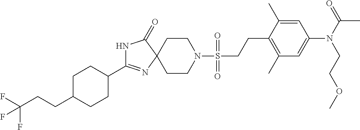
N1C(C2CCC(CCC(F)(F)F)CC2)=NC2(C1=O)CCN(S(CCC1=C(C)C=C(N(C(=O)C)CCOC)C=C1C)(=O)=O)CC2
